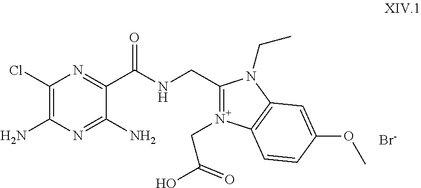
C1(Cl)=C(N)N=C(N)C(C(NCC2=N(CC(O)=O)C3=C(N2CC)C=C(OC)C=C3)=O)=N1.[Br-]
